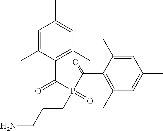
C1=C(C)C(C(P(C(C2=C(C)C=C(C)C=C2C)=O)(CCCN)=O)=O)=C(C)C=C1C
